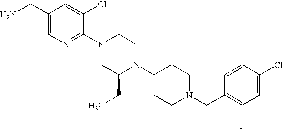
C1(Cl)=CC(F)=C(CN2CCC(N3C(CC)CN(C4=NC=C(CN)C=C4Cl)CC3)CC2)C=C1
